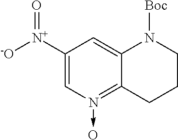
C1([N+]([-O])=O)=CN(->O)=C2C(=C1)N([Boc])CCC2
